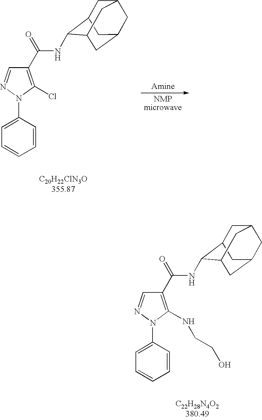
C1=C(N2N=CC(C(=O)NC3C4CC5CC(CC3C5)C4)=C2NCCO)C=CC=C1.C1=C(N2N=CC(C(=O)NC3C4CC5CC(CC3C5)C4)=C2Cl)C=CC=C1
